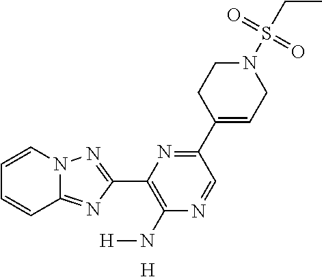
[H].C1=CN2C(=NC(C3=C(N[H])N=CC(C4=CCN(S(=O)(=O)CC)CC4)=N3)=N2)C=C1
